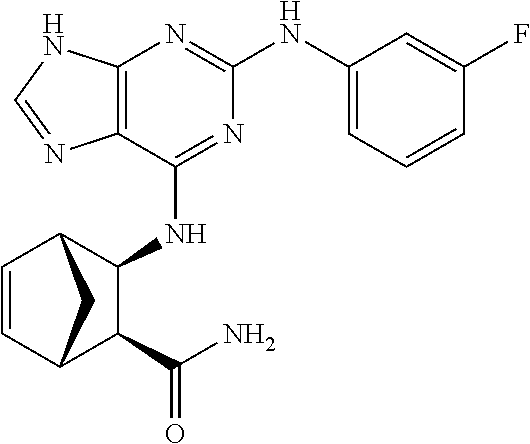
C12=C(C(NC3C4C=CC(C3C(N)=O)C4)=NC(NC3=CC=CC(F)=C3)=N1)N=CN2
